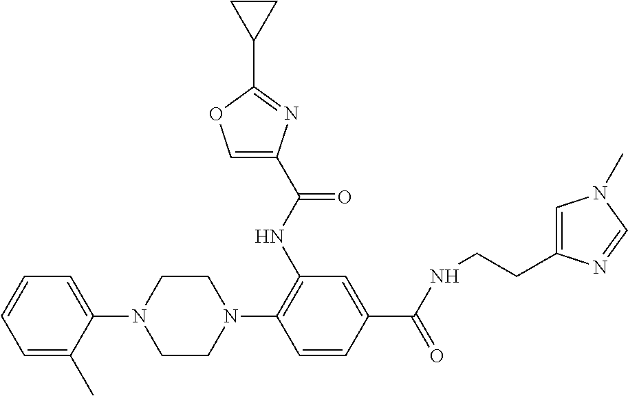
C1=CC=C(C)C(N2CCN(C3=C(NC(C4=COC(C5CC5)=N4)=O)C=C(C(=O)NCCC4=CN(C)C=N4)C=C3)CC2)=C1
